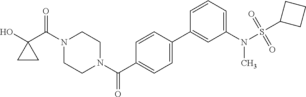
OC1(C(N2CCN(C(=O)C3=CC=C(C4=CC(N(S(C5CCC5)(=O)=O)C)=CC=C4)C=C3)CC2)=O)CC1
